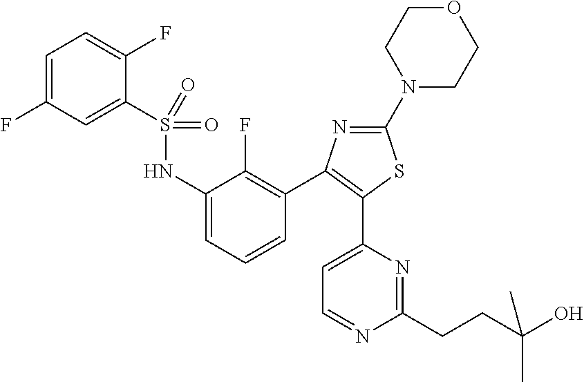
S(=O)(=O)(NC1=CC=CC(C2=C(C3=CC=NC(CCC(O)(C)C)=N3)SC(N3CCOCC3)=N2)=C1F)C1=CC(F)=CC=C1F
